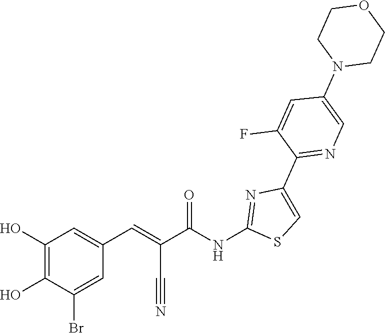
C1CN(C2=CN=C(C3=CSC(NC(C(=CC4=CC(O)=C(O)C(Br)=C4)C#N)=O)=N3)C(F)=C2)CCO1
